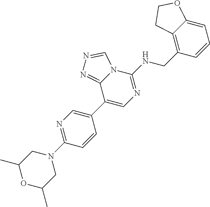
C1(C2=CN=C(NCC3=C4C(=CC=C3)OCC4)N3C2=NN=C3)=CN=C(N2CC(C)OC(C)C2)C=C1
